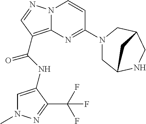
N12C(=C(C(NC3=CN(C)N=C3C(F)(F)F)=O)C=N1)N=C(N1CC3NCC(C1)C3)C=C2
